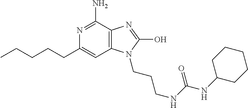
N1=C(N)C2=C(C=C1CCCCC)N(CCCNC(NC1CCCCC1)=O)C(O)=N2
